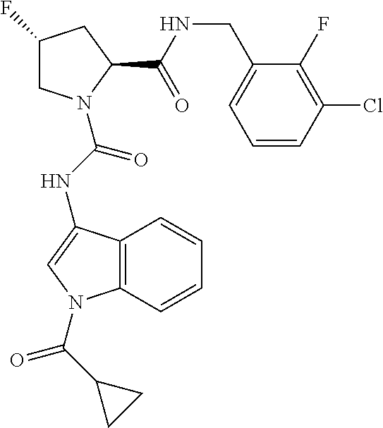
C1C(F)CC(C(NCC2=CC=CC(Cl)=C2F)=O)N1C(NC1=CN(C(C2CC2)=O)C2=C1C=CC=C2)=O
